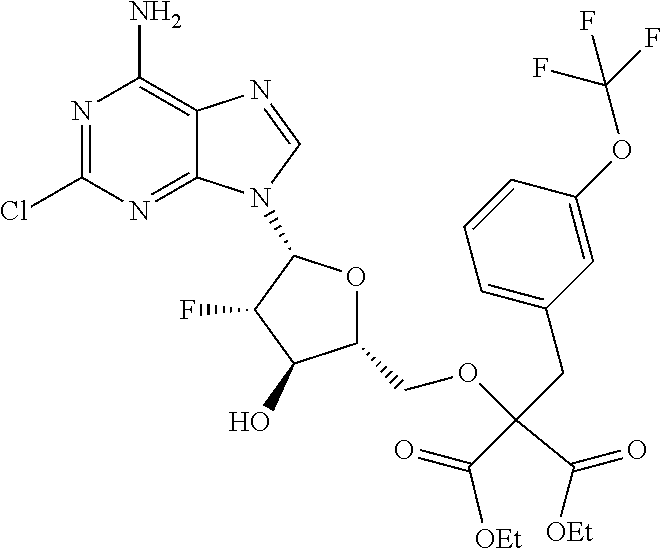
N1=C(Cl)N=C2C(=C1N)N=CN2C1OC(COC(C([OEt])=O)(C(=O)[OEt])CC2=CC=CC(OC(F)(F)F)=C2)C(O)C1F
